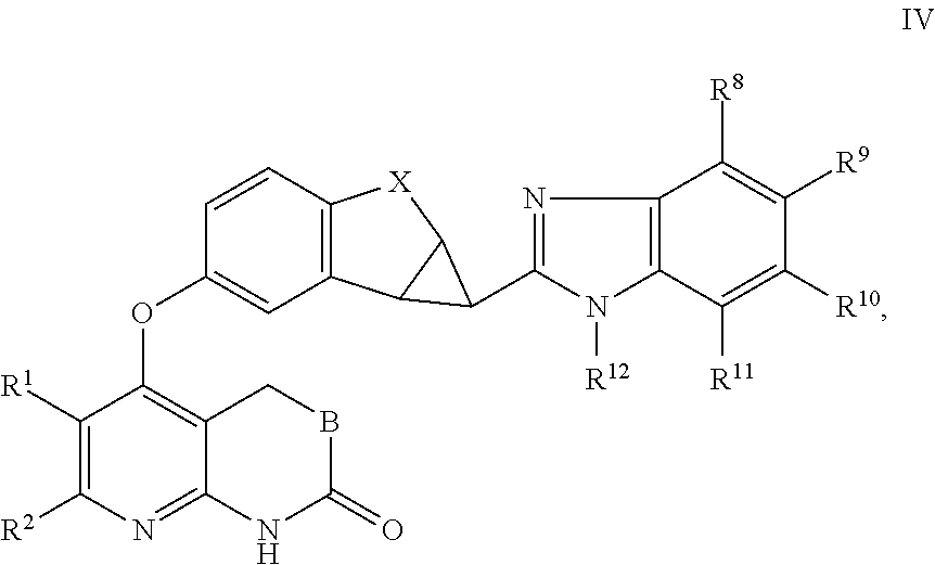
C1([R1])=C([R2])N=C2C(=C1OC1=CC3=C([X]C4C3C4C3=NC4=C(N3[R12])C([R11])=C([R10])C([R9])=C4[R8])C=C1)CBC(=O)N2
